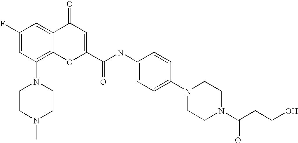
C1CN(C)CCN1C1=C2C(=CC(F)=C1)C(=O)C=C(C(=O)NC1=CC=C(N3CCN(C(CCO)=O)CC3)C=C1)O2
